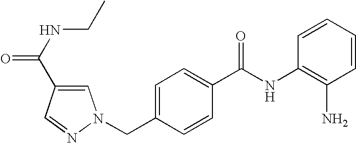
C1=CC=CC(NC(C2=CC=C(CN3C=C(C(NCC)=O)C=N3)C=C2)=O)=C1N
